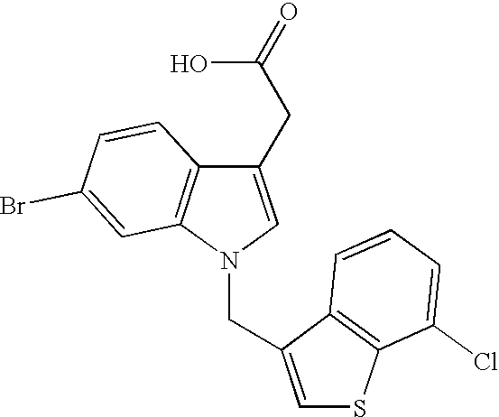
C1(CC(O)=O)=CN(CC2=CSC3=C2C=CC=C3Cl)C2=C1C=CC(Br)=C2
